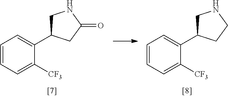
C1=CC=C([CF3])C(C2CNC(=O)C2)=C1.C1=CC=C([CF3])C(C2CNCC2)=C1
